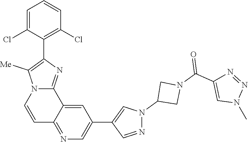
N1(C2CN(C(C3=CN(C)N=N3)=O)C2)N=CC(C2=CN=C3C(=C2)C2=NC(C4=C(Cl)C=CC=C4Cl)=C([Me])N2C=C3)=C1
